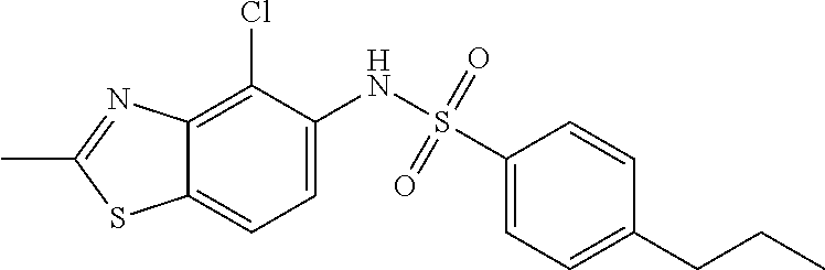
C1=CC(S(=O)(=O)NC2=CC=C3C(=C2Cl)N=C(C)S3)=CC=C1CCC
